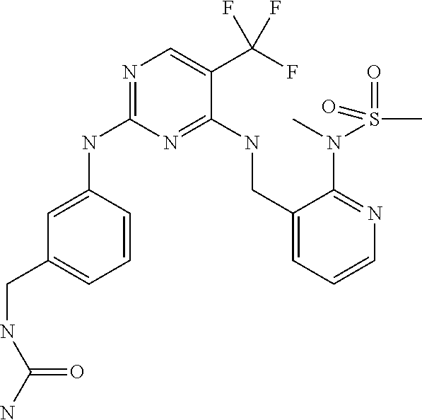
C1(CNC(=O)N)=CC=CC(NC2=NC=C(C(F)(F)F)C(NCC3=CC=CN=C3N(S(C)(=O)=O)C)=N2)=C1
